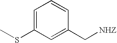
C1=C(SC)C=C(C[NHZ])C=C1
